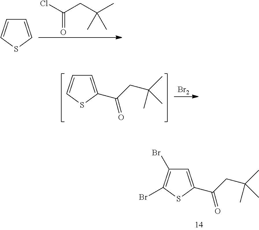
C(=O)(Cl)CC(C)(C)C.C1=CSC=C1.C1=C(C(CC(C)(C)C)=O)SC=C1.[Br2].C1=C(C(CC(C)(C)C)=O)SC(Br)=C1Br
